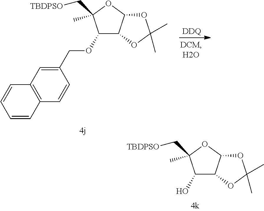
C1(O)C2C(OC1(C)C[TBDPSO])OC(C)(C)O2.C1(COC2C3C(OC2(C)C[TBDPSO])OC(C)(C)O3)=CC2=C(C=C1)C=CC=C2.[DDQ]
